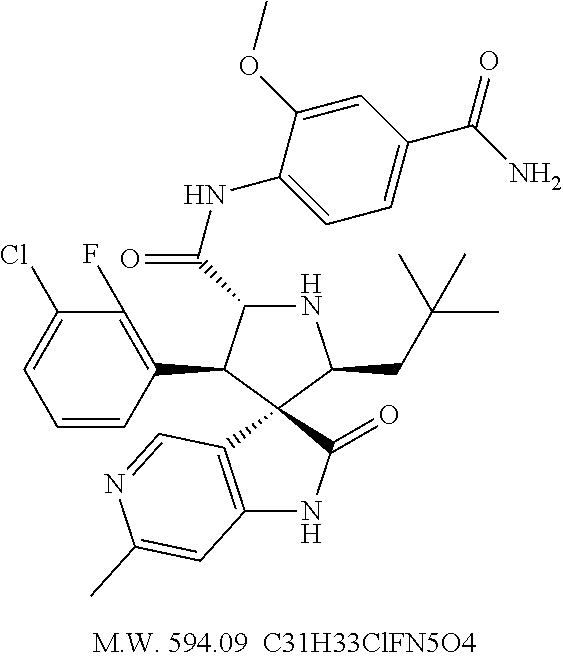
C12=C(C=NC(C)=C1)C1(C(=O)N2)C(CC(C)(C)C)NC(C(NC2=CC=C(C(N)=O)C=C2OC)=O)C1C1=C(F)C(Cl)=CC=C1
